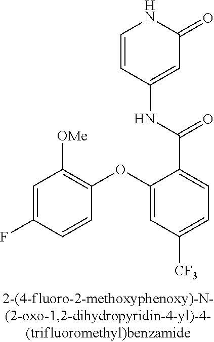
O(C1=CC([CF3])=CC=C1C(=O)NC1=CC(=O)NC=C1)C1=C([OMe])C=C(F)C=C1
